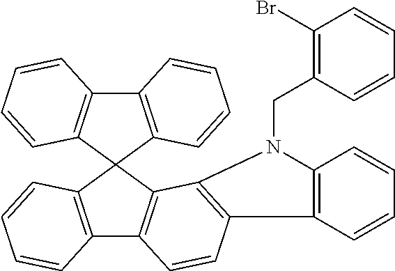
C12=C(C=CC=C1)C1(C3=C2C=CC=C3)C2=C(C3=C1C=CC=C3)C=CC1=C2N(CC2=C(Br)C=CC=C2)C2=C1C=CC=C2
